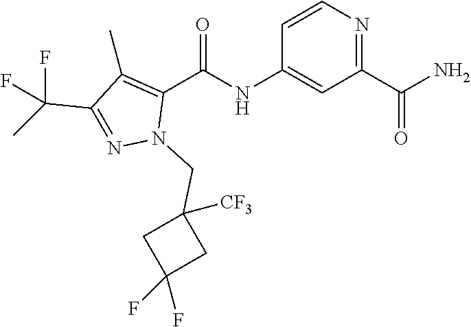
C1=CN=C(C(N)=O)C=C1NC(C1=C(C)C(C(C)(F)F)=NN1CC1([CF3])CC(F)(F)C1)=O
